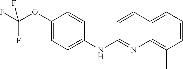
C1(OC(F)(F)F)=CC=C(NC2=NC3=C(C)C=CC=C3C=C2)C=C1
